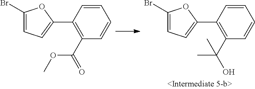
C1(Br)=CC=C(C2=C(C(C)(O)C)C=CC=C2)O1.C1(Br)=CC=C(C2=C(C(OC)=O)C=CC=C2)O1
